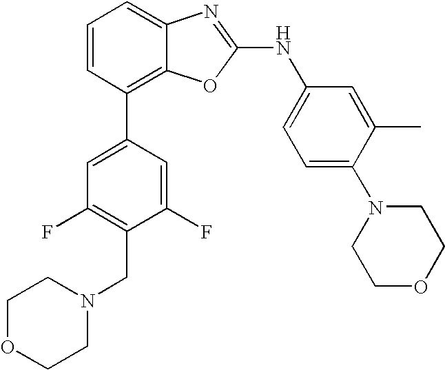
C1=CC(C2=CC(F)=C(CN3CCOCC3)C(F)=C2)=C2C(=C1)N=C(NC1=CC=C(N3CCOCC3)C(C)=C1)O2
